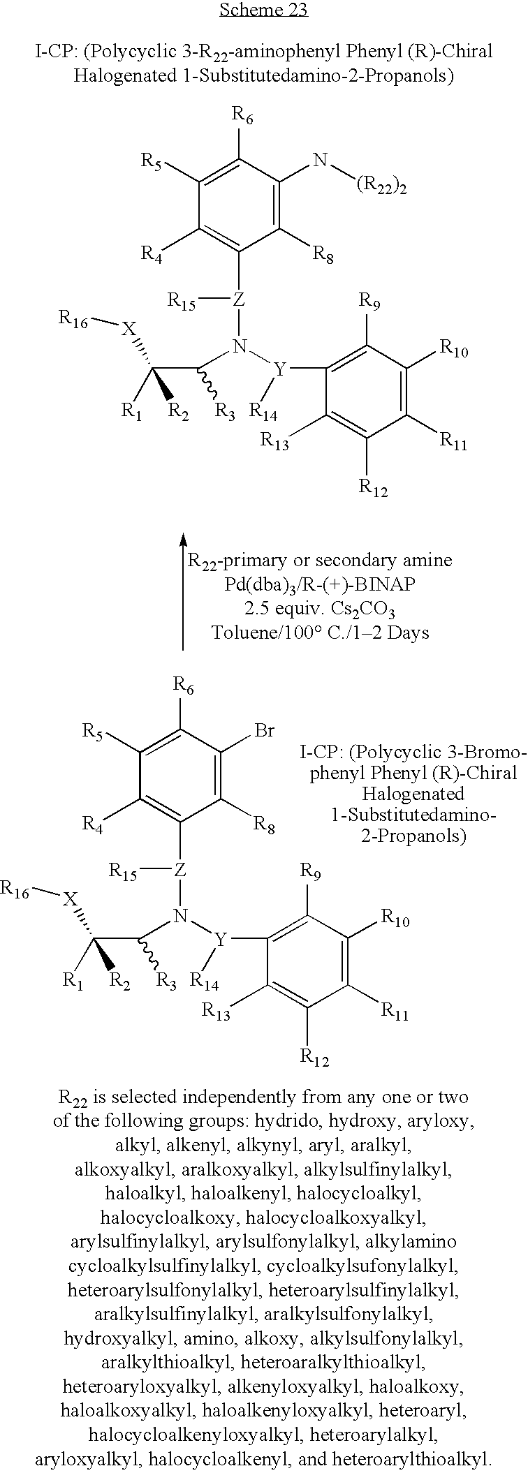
[Z](N([Y]([R14])C1=C([R9])C([R10])=C([R11])C([R12])=C1[R13])C(C([R1])([R2])[X][R16])[R3])([R15])C1=C([R4])C([R5])=C([R6])C(N[(R22)2])=C1[R8].[Z](N([Y]([R14])C1=C([R9])C([R10])=C([R11])C([R12])=C1[R13])C(C([R1])([R2])[X][R16])[R3])([R15])C1=C([R4])C([R5])=C([R6])C(Br)=C1[R8]
